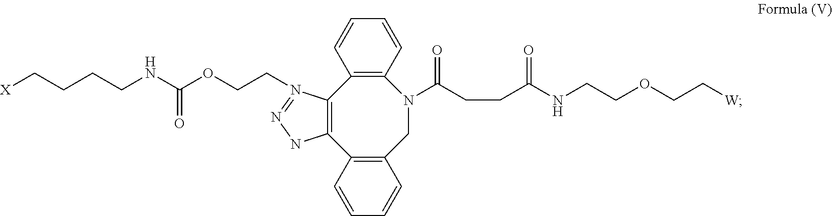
C12=C(N(CCOC(NCCCC[X])=O)=NN1)C1=C(N(C(CCC(NCCOCC[W])=O)=O)CC3=C2C=CC=C3)C=CC=C1
